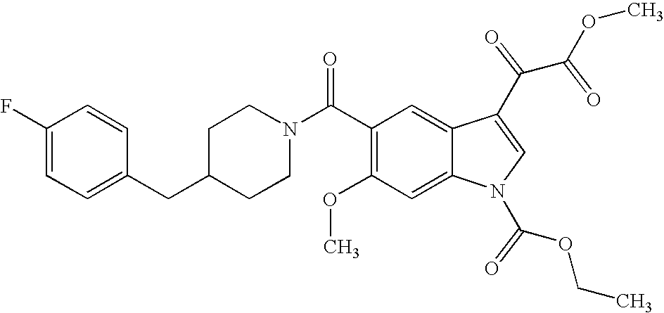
C1(F)=CC=C(CC2CCN(C(C3=C(OC)C=C4C(=C3)C(C(C(OC)=O)=O)=CN4C(OCC)=O)=O)CC2)C=C1
